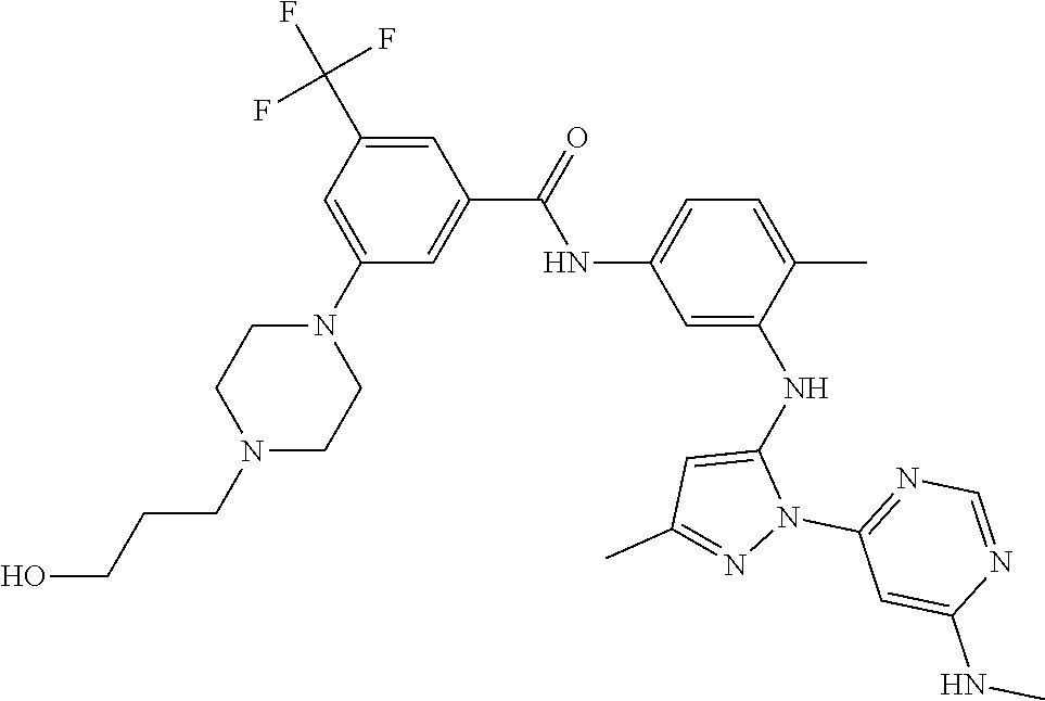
C1(NC(C2=CC(N3CCN(CCCO)CC3)=CC(C(F)(F)F)=C2)=O)=CC=C(C)C(NC2=CC(C)=NN2C2=NC=NC(NC)=C2)=C1
